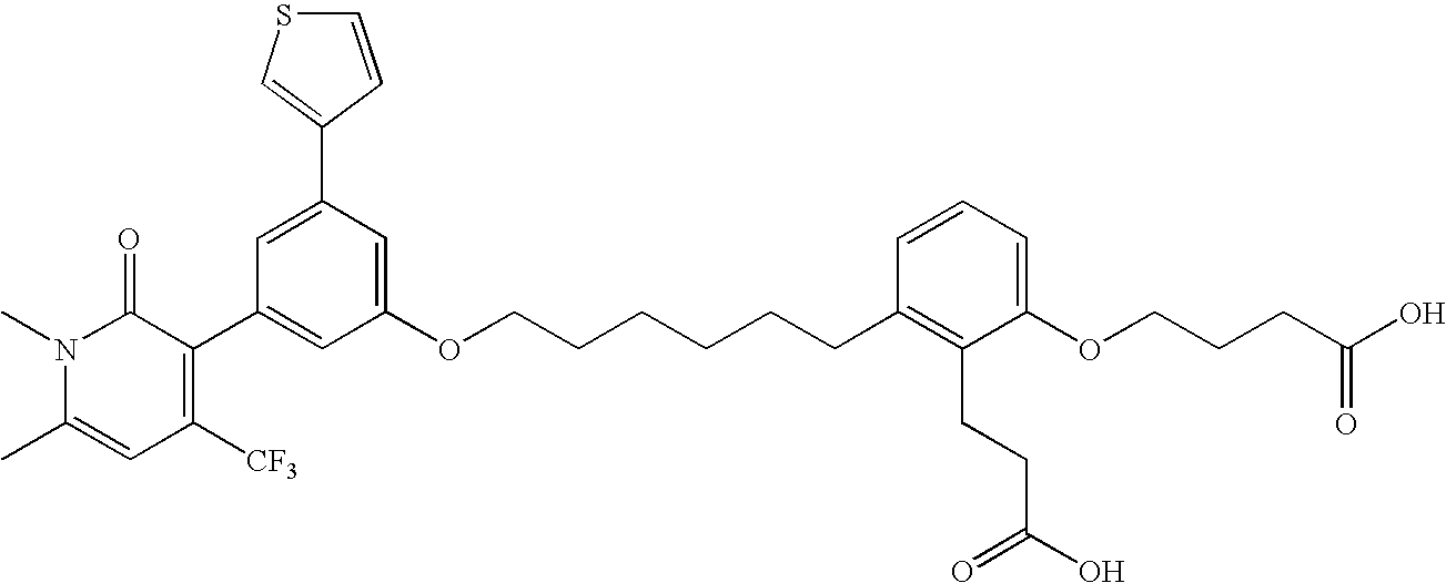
C1=C(C2=CSC=C2)C=C(OCCCCCCC2=C(CCC(O)=O)C(OCCCC(O)=O)=CC=C2)C=C1C1=C([CF3])C=C(C)N(C)C1=O
